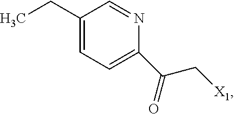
C1(C(C[X1])=O)=CC=C(CC)C=N1
